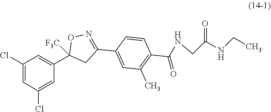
C1(Cl)=CC(Cl)=CC(C2([F3C])CC(C3=CC(C)=C(C(=O)NCC(NCC)=O)C=C3)=NO2)=C1
